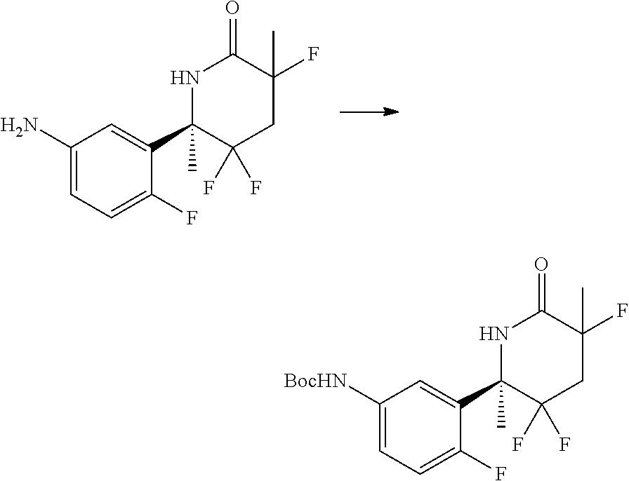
C1(N)=CC=C(F)C(C2(C)NC(=O)C(C)(F)CC2(F)F)=C1.C1([BocHN])=CC=C(F)C(C2(C)NC(=O)C(C)(F)CC2(F)F)=C1
